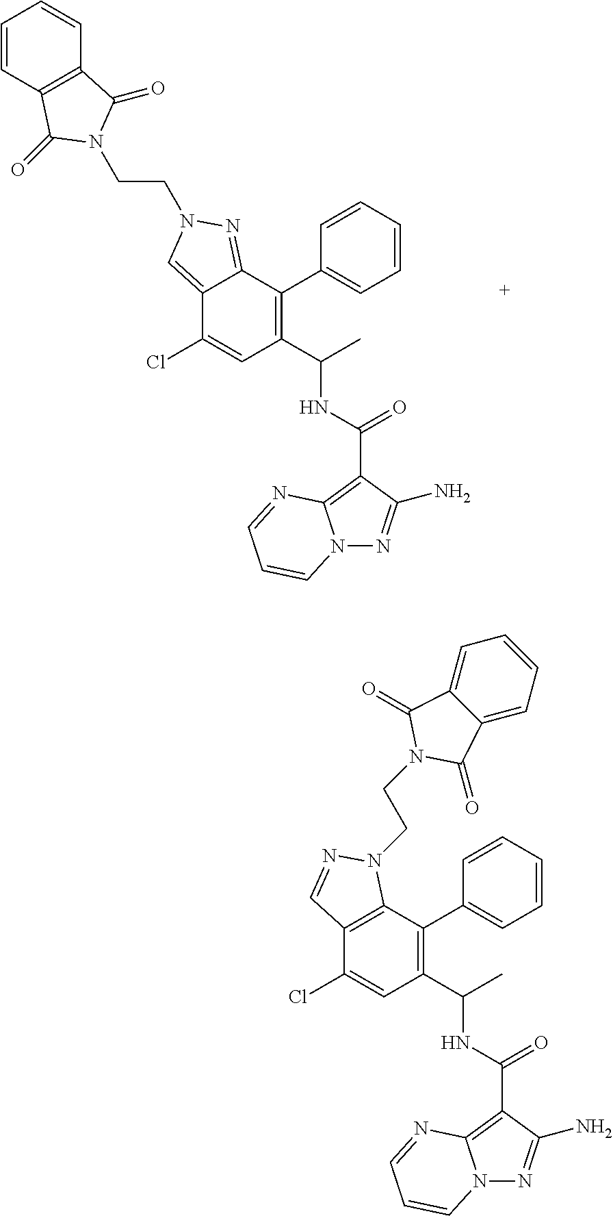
C12=CN(CCN3C(=O)C4=C(C=CC=C4)C3=O)N=C1C(C1=CC=CC=C1)=C(C(C)NC(=O)C1=C3N(N=C1N)C=CC=N3)C=C2Cl.C12=C(C(C3=CC=CC=C3)=C(C(C)NC(=O)C3=C4N(N=C3N)C=CC=N4)C=C1Cl)N(CCN1C(=O)C3=CC=CC=C3C1=O)N=C2
